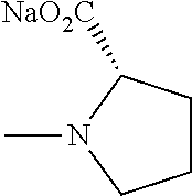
C1CC([NaO2C])N(C)C1
